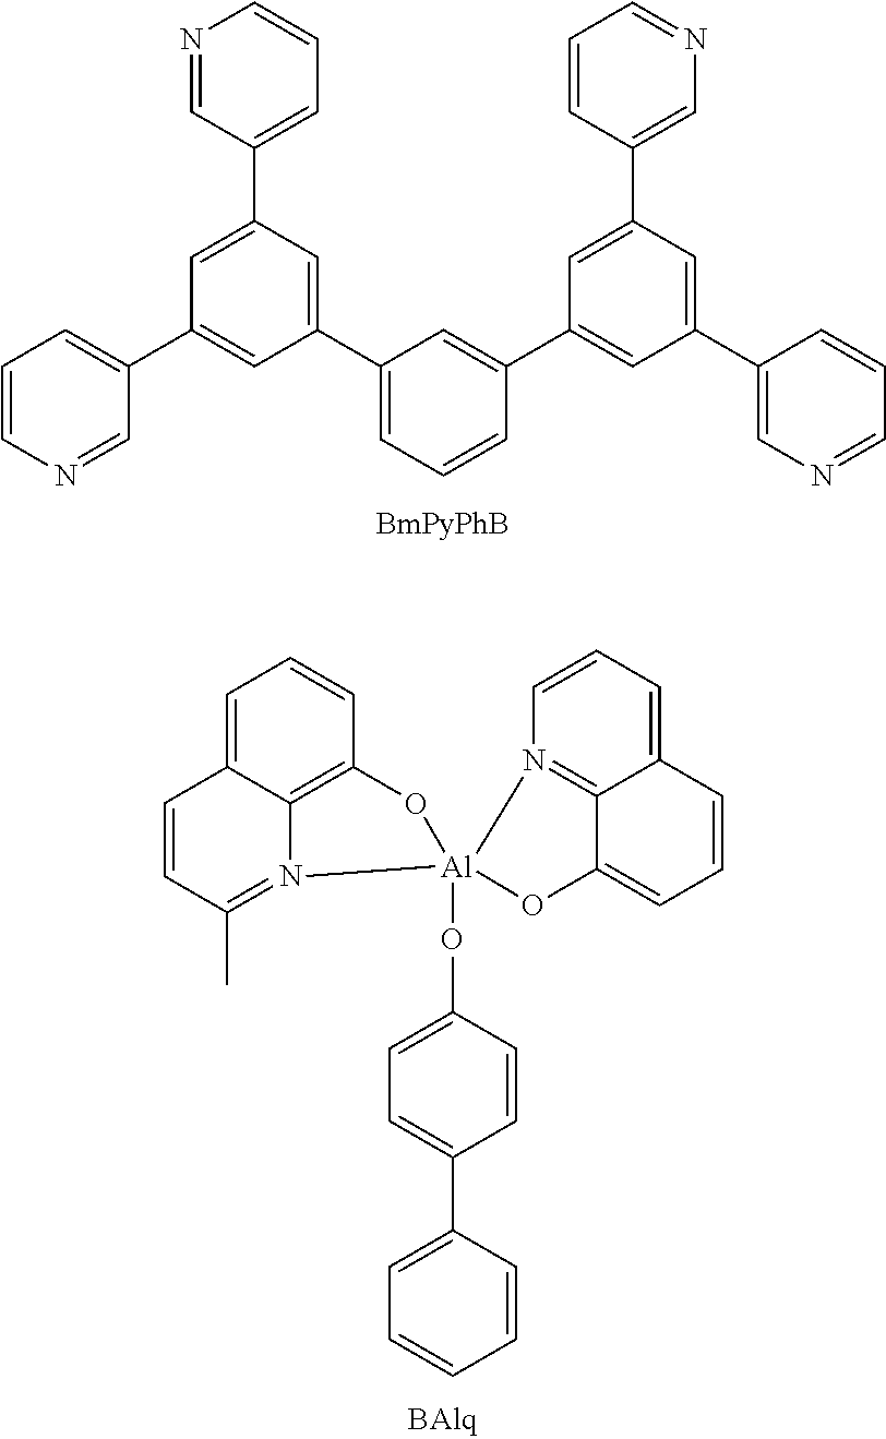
C1=CN=CC(C2=CC(C3=CC=CC(C4=CC(C5=CN=CC=C5)=CC(C5=CN=CC=C5)=C4)=C3)=CC(C3=CC=CN=C3)=C2)=C1.C1=C2C3=C(C=C1)O[Al]1(OC4=CC=C(C5=CC=CC=C5)C=C4)(N3=C(C)C=C2)N2=C3C(=CC=C2)C=CC=C3O1
